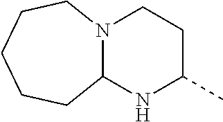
N12C(NC(C)CC1)CCCCC2
